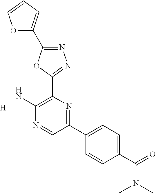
[H].NC1=C(C2=NN=C(C3=CC=CO3)O2)N=C(C2=CC=C(C(=O)N(C)C)C=C2)C=N1
